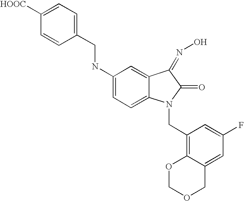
C1(NCC2=CC=C([HOOC])C=C2)=CC=C2C(=C1)C(=NO)C(=O)N2CC1=C2C(=CC(F)=C1)COCO2
